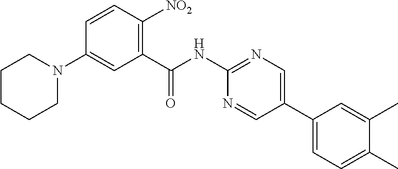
C1(C(NC2=NC=C(C3=CC=C(C)C(C)=C3)C=N2)=O)=C([NO2])C=CC(N2CCCCC2)=C1
